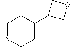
N1CCC(C2COC2)CC1
